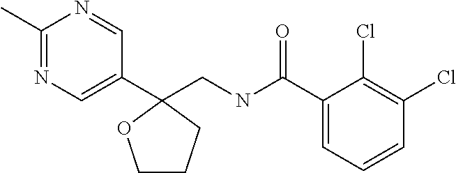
C1(CNC(C2=CC=CC(Cl)=C2Cl)=O)(C2=CN=C(C)N=C2)OCCC1
